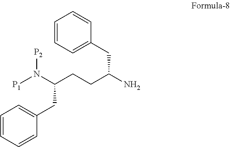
C1=CC=CC(CC(CCC(N)CC2=CC=CC=C2)N([P1])[P2])=C1
